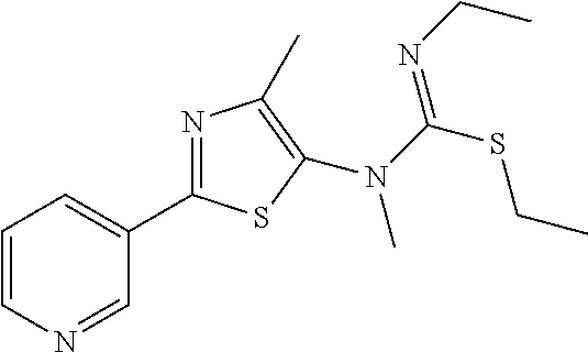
C1=CN=CC(C2=NC(C)=C(N(C)C(=NCC)SCC)S2)=C1
